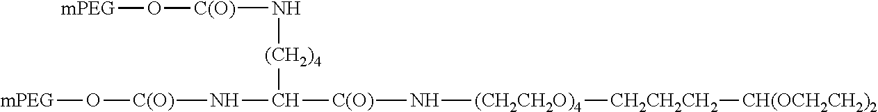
[(CH2)4](C(N[C(O)]O[mPEG])[C(O)]N[(CH2CH2O)4][CH2CH2CH2][CH(OCH2CH2)2])N[C(O)]O[mPEG]
